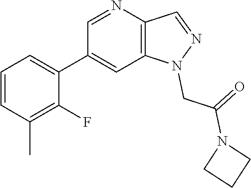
C1(C2=CC3=C(N=C2)C=NN3CC(=O)N2CCC2)=CC=CC(C)=C1F
